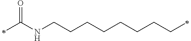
C(NCCCCCCCCC)(=O)C
